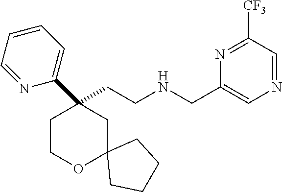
C(CNCC1=CN=CC([CF3])=N1)C1(C2=CC=CC=N2)CCOC2(C1)CCCC2
